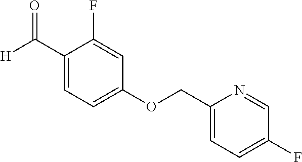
C1(C([H])=O)=CC=C(OCC2=CC=C(F)C=N2)C=C1F
